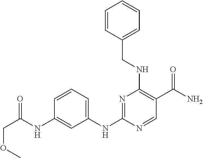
C1=CC=C(NC2=NC(NCC3=CC=CC=C3)=C(C(N)=O)C=N2)C=C1NC(COC)=O
